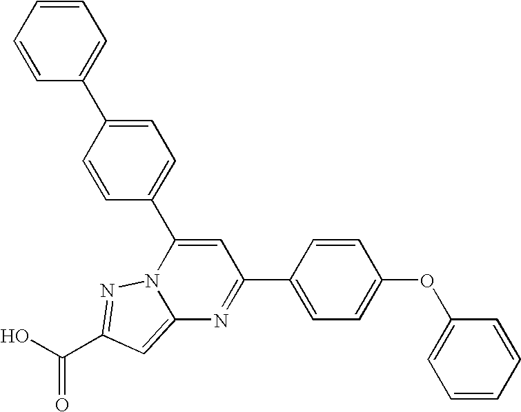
O=C(O)C1=NN2C(=C1)N=C(C1=CC=C(OC3=CC=CC=C3)C=C1)C=C2C1=CC=C(C2=CC=CC=C2)C=C1
